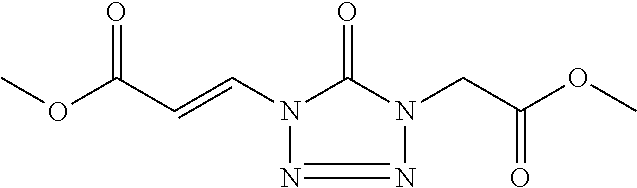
N1=NN(C=CC(OC)=O)C(=O)N1CC(OC)=O
